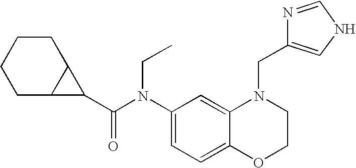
C1(N(C(C2C3C2CCCC3)=O)CC)=CC=C2C(=C1)N(CC1=CNC=N1)CCO2
